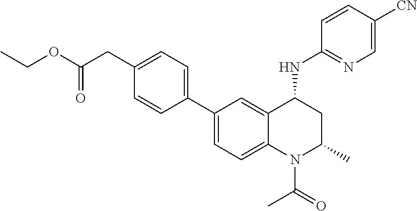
C1(C2=CC=C(CC(OCC)=O)C=C2)=CC=C2C(=C1)C(NC1=NC=C([CN])C=C1)CC(C)N2C(=O)C
